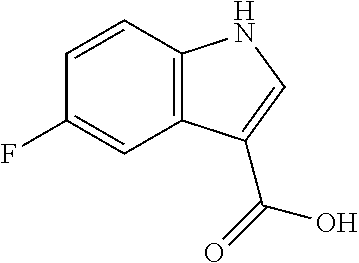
C1=CC2=C(C=C1F)C(C(=O)O)=CN2
